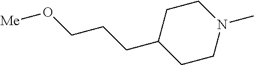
C1C(CCCO[Me])CCN(C)C1
